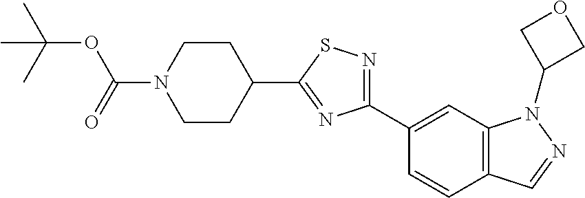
C(N1CCC(C2=NC(C3=CC4=C(C=C3)C=NN4C3COC3)=NS2)CC1)(=O)OC(C)(C)C
